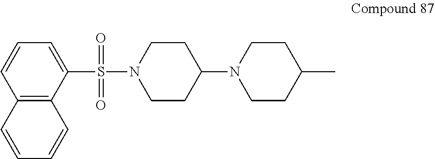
C1CN(S(=O)(=O)C2=CC=CC3=C2C=CC=C3)CCC1N1CCC(C)CC1
